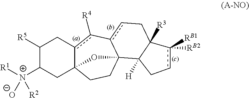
C1([R5])C([N+]([R1])([R2])[O-])CC23c(c([R4])-c4cCC5([R3])C([H])(C4(CC2)O3)Ccc5([RB1])[RB2])C1
